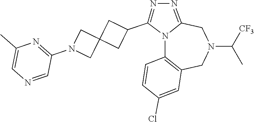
N12C3=C(CN(C([CF3])C)CC1=NN=C2C1CC2(C1)CN(C1=NC(C)=CN=C1)C2)C=C(Cl)C=C3
